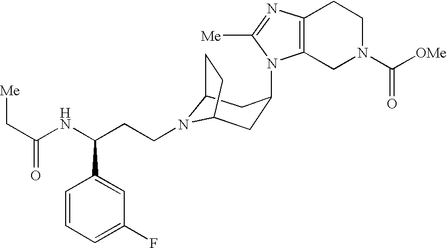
N1(CCC(NC(C[Me])=O)C2=CC(F)=CC=C2)C2CC(N3C4=C(CCN(C([OMe])=O)C4)N=C3[Me])CC1CC2
